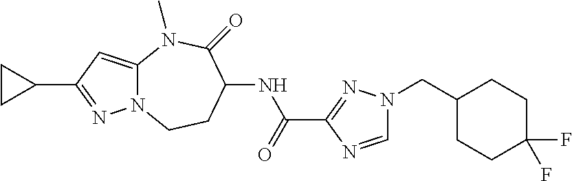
C12=CC(C3CC3)=NN1CCC(NC(C1=NN(CC3CCC(F)(F)CC3)C=N1)=O)C(=O)N2C
